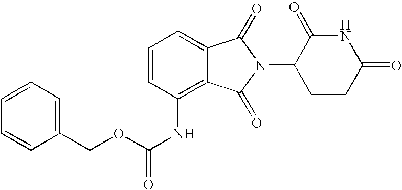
C1=C2C(=C(NC(OCC3=CC=CC=C3)=O)C=C1)C(=O)N(C1CCC(=O)NC1=O)C2=O
